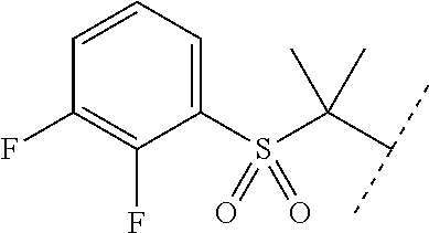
C1(S(C(C(C)C)(C)C)(=O)=O)=CC=CC(F)=C1F
